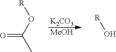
[K2CO3].[MeOH].[R]OC(C)=O.[R]O
